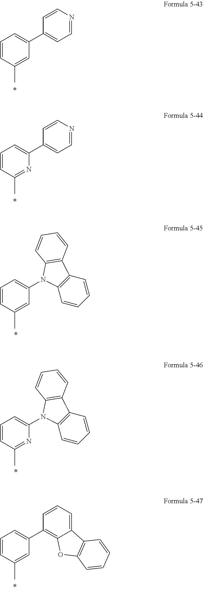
C1=CC(C)=CC(C2=CC=NC=C2)=C1.C1=CC(C)=NC(C2=CC=NC=C2)=C1.C1=CC(C)=CC(N2C3=C(C=CC=C3)C3=C2C=CC=C3)=C1.C1=CC(C)=NC(N2C3=C(C=CC=C3)C3=C2C=CC=C3)=C1.C1=CC(C)=CC(C2=C3C(=CC=C2)C2=C(O3)C=CC=C2)=C1
